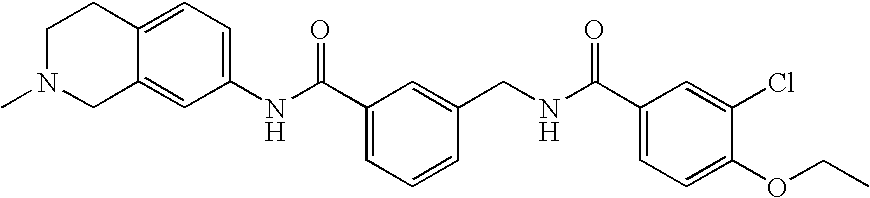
C1N(C)CC2=CC(NC(C3=CC=CC(CNC(C4=CC=C(OCC)C(Cl)=C4)=O)=C3)=O)=CC=C2C1
